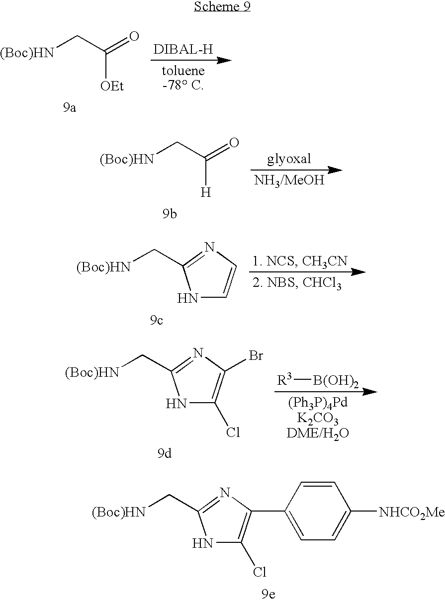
[NH(Boc)]CC1=NC(C2=CC=C([NHCO2Me])C=C2)=C(Cl)N1.[NH(Boc)]CC([OEt])=O.[NH(Boc)]CC([H])=O.[NH(Boc)]CC1=NC=CN1.[NH(Boc)]CC1=NC(Br)=C(Cl)N1.[R3][B(OH)2]
